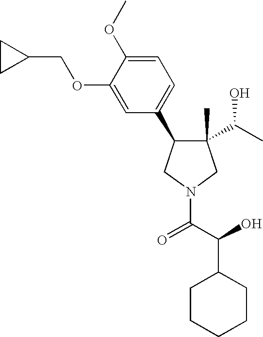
C1(C)(C(C)O)C(C2=CC=C(OC)C(OCC3CC3)=C2)CN(C(C(O)C2CCCCC2)=O)C1
